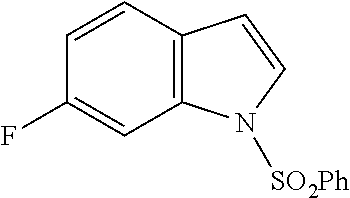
C1=CC2=C(C=C1F)N([SO2Ph])C=C2
